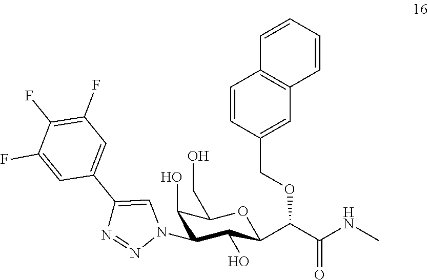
C1(O)C(N2N=NC(C3=CC(F)=C(F)C(F)=C3)=C2)C(O)C(C(C(NC)=O)OCC2=CC3=C(C=C2)C=CC=C3)OC1CO
